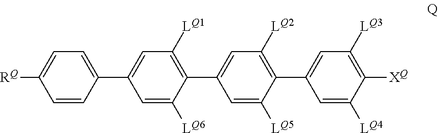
C1=C(C2=CC([LQ1])=C(C3=CC([LQ2])=C(C4=CC([LQ3])=C([XQ])C([LQ4])=C4)C([LQ5])=C3)C([LQ6])=C2)C=CC([RQ])=C1
